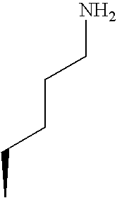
C(CCC)CN
